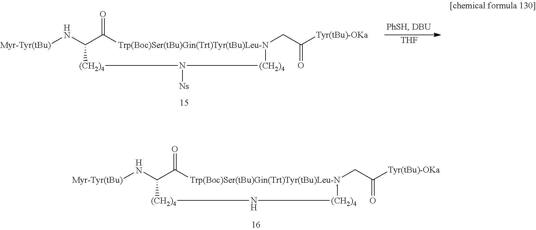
[Myr-Tyr(tBu)]NC1C(=O)[Trp(Boc)Ser(tBu)Gin(Trt)Tyr(tBu)Leu-N](CC([Tyr(tBu)-OKa])=O)[(CH2)4]N[(CH2)4]1.[Myr-Tyr(tBu)]NC1C(=O)[Trp(Boc)Ser(tBu)Gin(Trt)Tyr(tBu)Leu-N](CC([Tyr(tBu)-OKa])=O)[(CH2)4]N([Ns])[(CH2)4]1.[THF]
